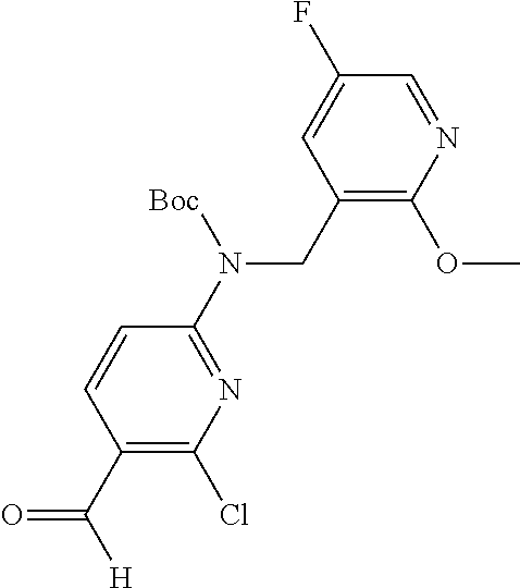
C1(CN(C2=NC(Cl)=C(C([H])=O)C=C2)[Boc])=C(OC)N=CC(F)=C1
